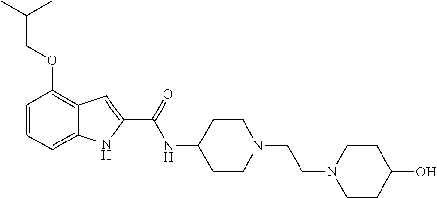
C1=CC=C2C(=C1OCC(C)C)C=C(C(=O)NC1CCN(CCN3CCC(O)CC3)CC1)N2
